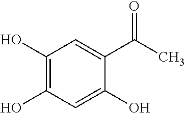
C1(O)=C(O)C=C(O)C(C(C)=O)=C1
